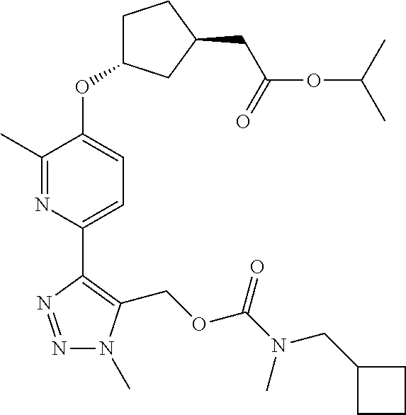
C1(C)=NC(C2=C(COC(=O)N(CC3CCC3)C)N(C)N=N2)=CC=C1OC1CCC(CC(OC(C)C)=O)C1
